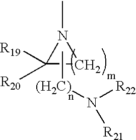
CN1C([R20])([R19])C1.C[(H2C)]N([R22])[R21]
